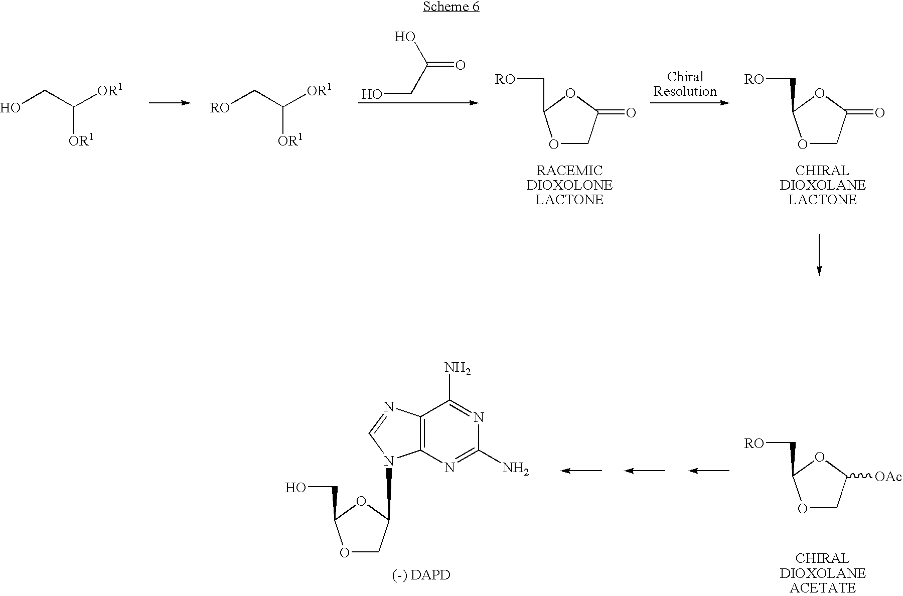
OCC([OR1])[OR1].[RO]CC([OR1])[OR1].C(=O)(O)CO.O1CC(=O)OC1C[RO].O1CC(=O)OC1C[RO].O1CC([OAc])OC1C[RO].O1CC(N2C3=C(C(N)=NC(N)=N3)N=C2)OC1CO
